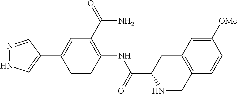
N1=CC(C2=CC(C(=O)N)=C(NC(C3NCC4=C(C3)C=C([OMe])C=C4)=O)C=C2)=CN1
